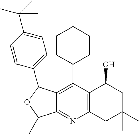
C1(C2=C3C(=NC4=C2C(O)CC(C)(C)C4)C(C)OC3C2=CC=C(C(C)(C)C)C=C2)CCCCC1
